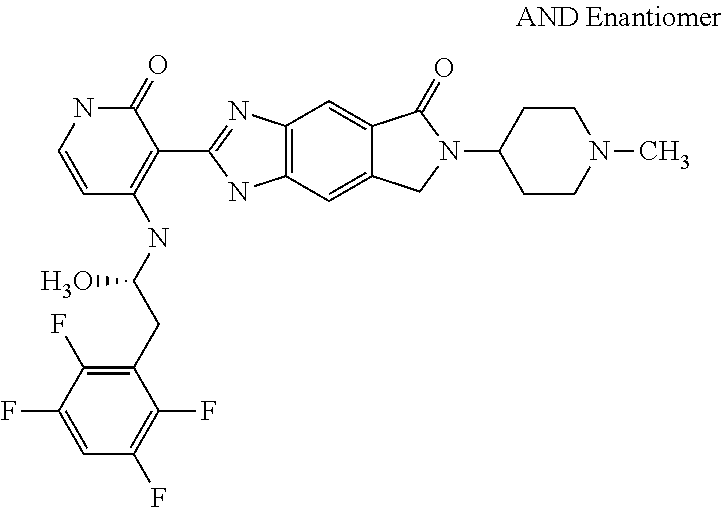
C1=CNC(=O)C(C2=NC3=C(N2)C=C2C(=C3)C(=O)N(C3CCN(C)CC3)C2)=C1NC(CC1=C(F)C(F)=CC(F)=C1F)O
